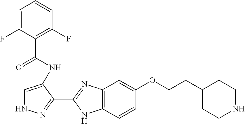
C1=C(F)C(C(=O)NC2=CNN=C2C2=NC3=C(N2)C=CC(OCCC2CCNCC2)=C3)=C(F)C=C1
